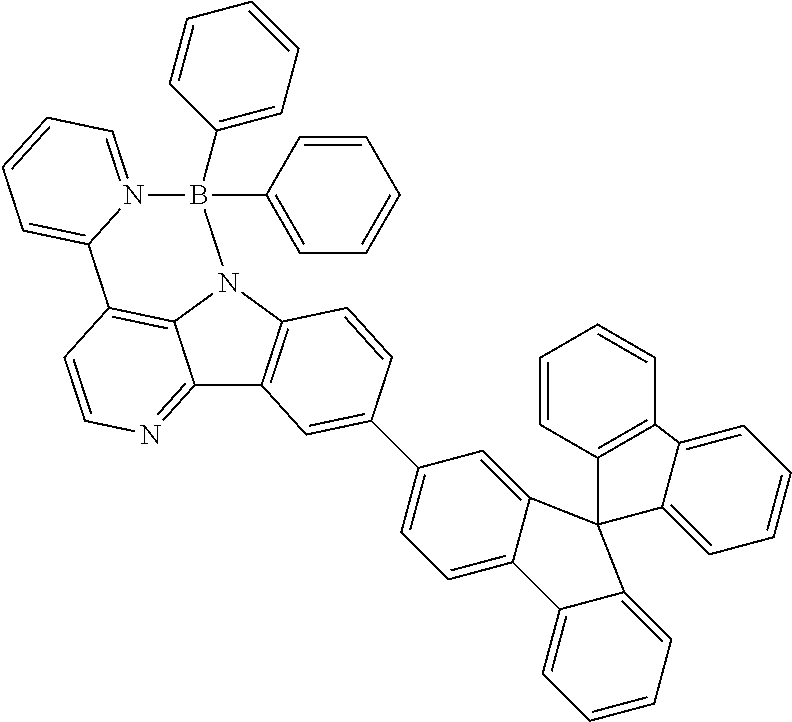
C12=NC=CC3=C1N(C1=C2C=C(C2=CC=C4C(=C2)C2(C5=CC=CC=C45)C4=C(C=CC=C4)C4=CC=CC=C24)C=C1)B(C1=CC=CC=C1)(C1=CC=CC=C1)N1=CC=CC=C31
